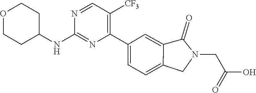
C12=CC=C(C3=C([CF3])C=NC(NC4CCOCC4)=N3)C=C1C(=O)N(CC(O)=O)C2
